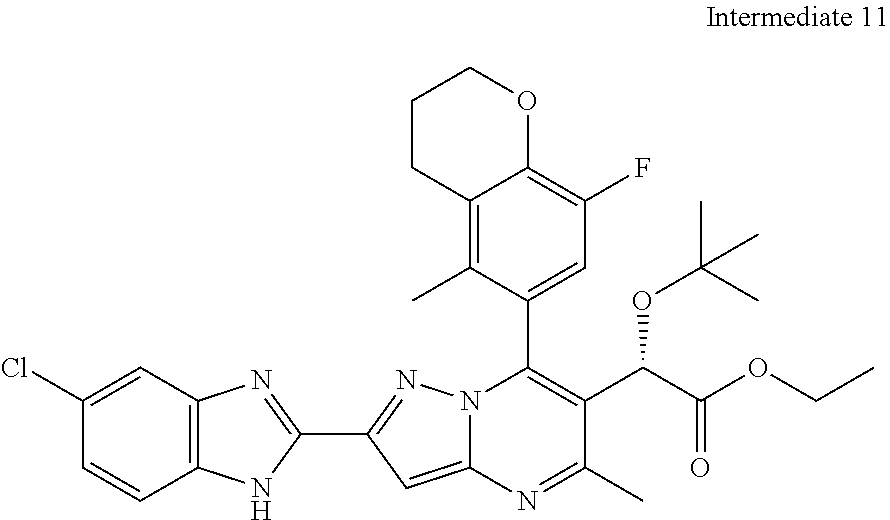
C1=C(Cl)C=CC2=C1N=C(C1=NN3C(C4=CC(F)=C5C(=C4C)CCCO5)=C(C(C(OCC)=O)OC(C)(C)C)C(C)=NC3=C1)N2
